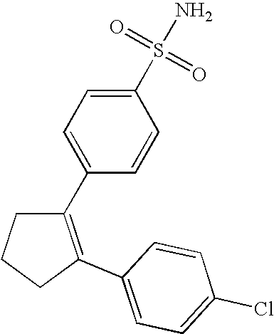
C1(C2=CC=C(S(N)(=O)=O)C=C2)=C(C2=CC=C(Cl)C=C2)CCC1
